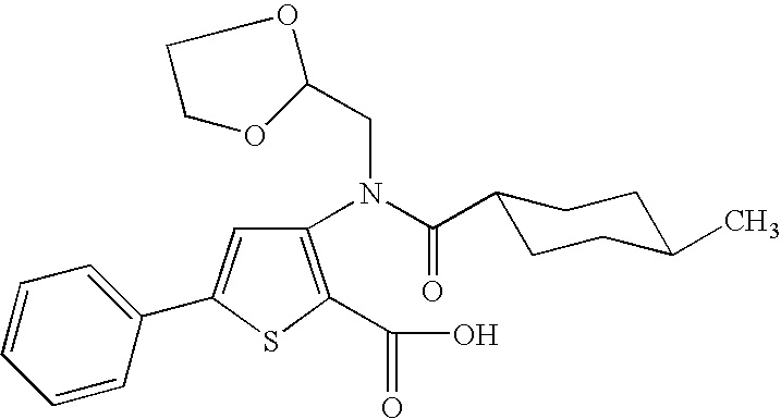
C1(N(C(C2CCC(C)CC2)=O)CC2OCCO2)=C(C(=O)O)SC(C2=CC=CC=C2)=C1
